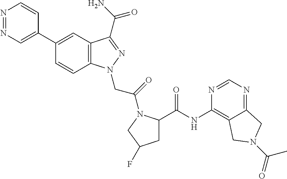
N1=NC=C(C2=CC3=C(C=C2)N(CC(=O)N2C(C(=O)NC4=C5C(=NC=N4)CN(C(C)=O)C5)CC(F)C2)N=C3C(N)=O)C=C1
